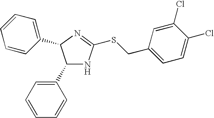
C1(C2=CC=CC=C2)NC(SCC2=CC=C(Cl)C(Cl)=C2)=NC1C1=CC=CC=C1
